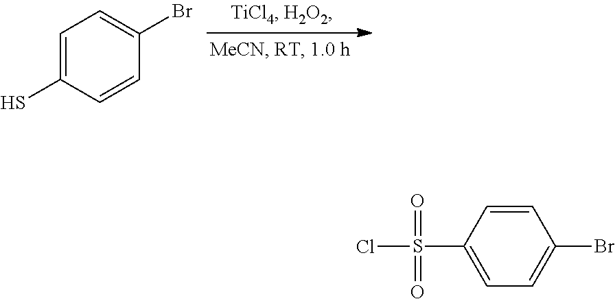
C1=C(S)C=CC(Br)=C1.C1=CC(S(Cl)(=O)=O)=CC=C1Br
